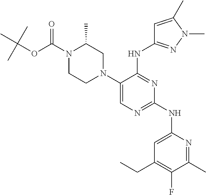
N1(C(OC(C)(C)C)=O)CCN(C2=CN=C(NC3=CC(CC)=C(F)C(C)=N3)N=C2NC2=NN(C)C(C)=C2)CC1C
